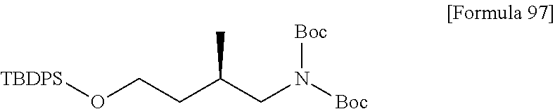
[TBDPS]OCCC(CN([Boc])[Boc])C
